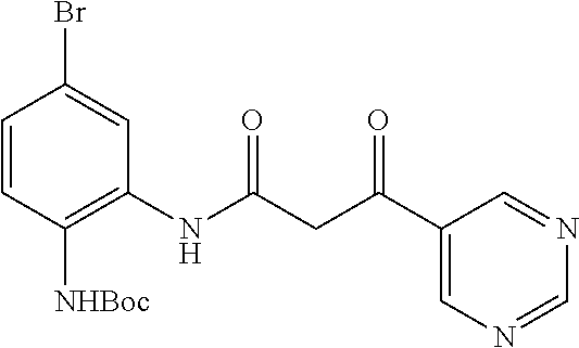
C1=CC([NHBoc])=C(NC(CC(C2=CN=CN=C2)=O)=O)C=C1Br
